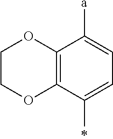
C12=C(C(C)=CC=C1[a])OCCO2
